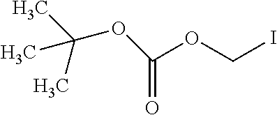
C(C)(C)(OC(OCI)=O)C
